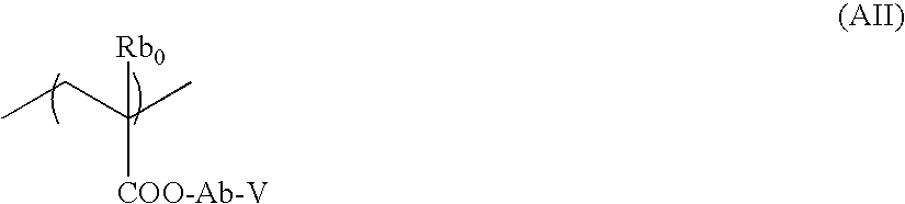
C([COO-Ab-V])(CC)(C)[Rb0]
